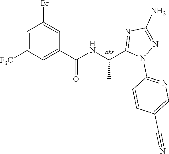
C1=C([F3C])C=C(C(=O)NC(C)C2=NC(N)=NN2C2=NC=C(C#N)C=C2)C=C1Br
